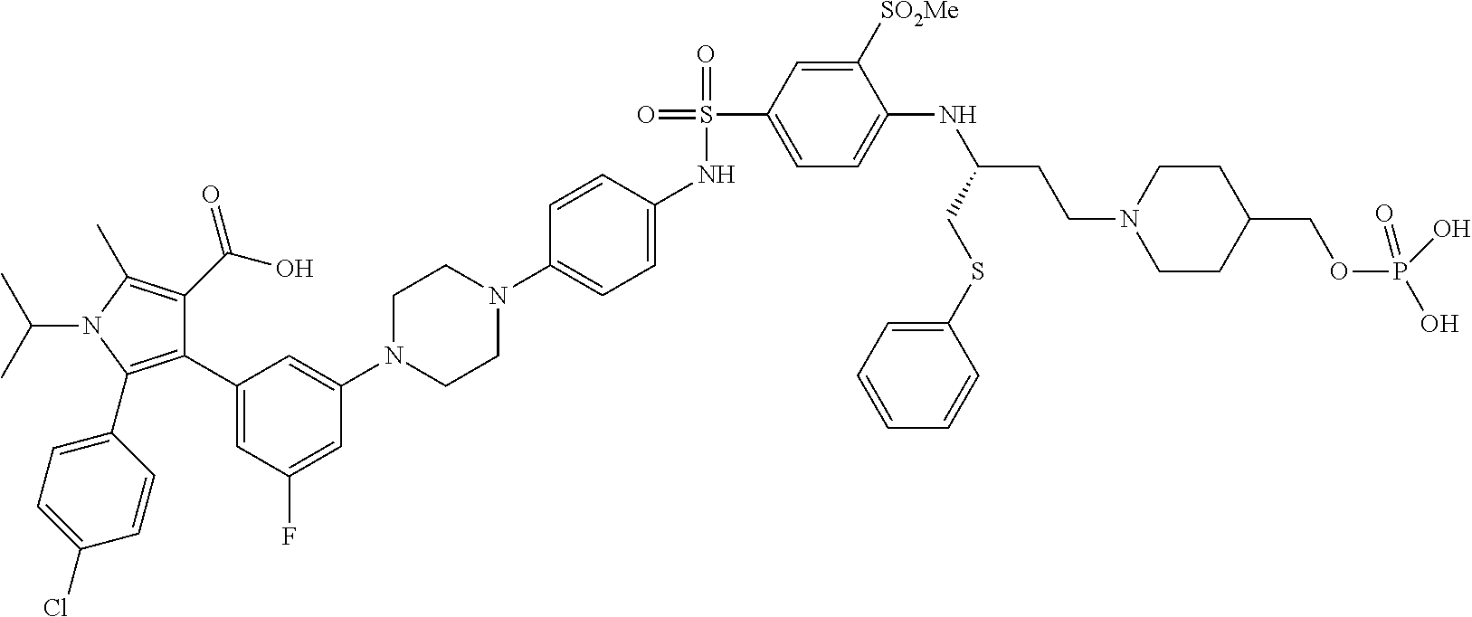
C1(C2=CC(F)=CC(N3CCN(C4=CC=C(NS(=O)(C5=CC=C(NC(CCN6CCC(COP(O)(=O)O)CC6)CSC6=CC=CC=C6)C([SO2Me])=C5)=O)C=C4)CC3)=C2)=C(C2=CC=C(Cl)C=C2)N(C(C)C)C(C)=C1C(O)=O
